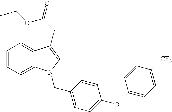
C1=CC=C2C(=C1)C(CC(OCC)=O)=CN2CC1=CC=C(OC2=CC=C([CF3])C=C2)C=C1
